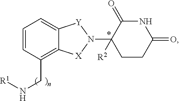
C1=CC(CN[R1])=C2C(=C1)[Y]N(C1([R2])C(=O)NC(=O)CC1)[X]2
